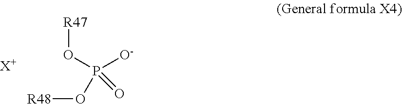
[R48]OP(O[R47])([O-])=O.[X+]
